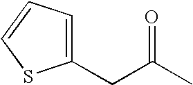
C(C(=O)C)C1=CC=CS1
